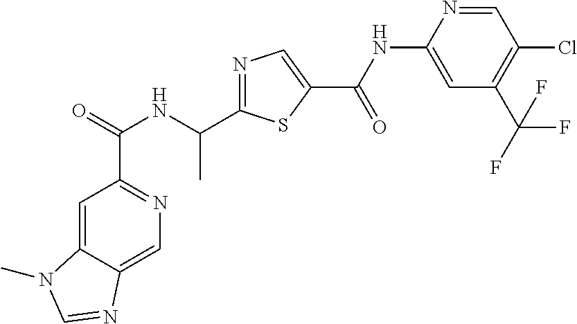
C1=C2C(=CC(C(=O)NC(C)C3=NC=C(C(NC4=CC(C(F)(F)F)=C(Cl)C=N4)=O)S3)=N1)N(C)C=N2
